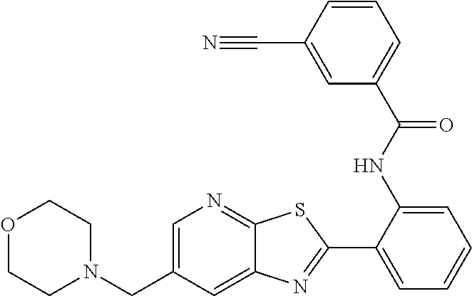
C1(C2=NC3=CC(CN4CCOCC4)=CN=C3S2)=CC=CC=C1NC(C1=CC=CC(C#N)=C1)=O
